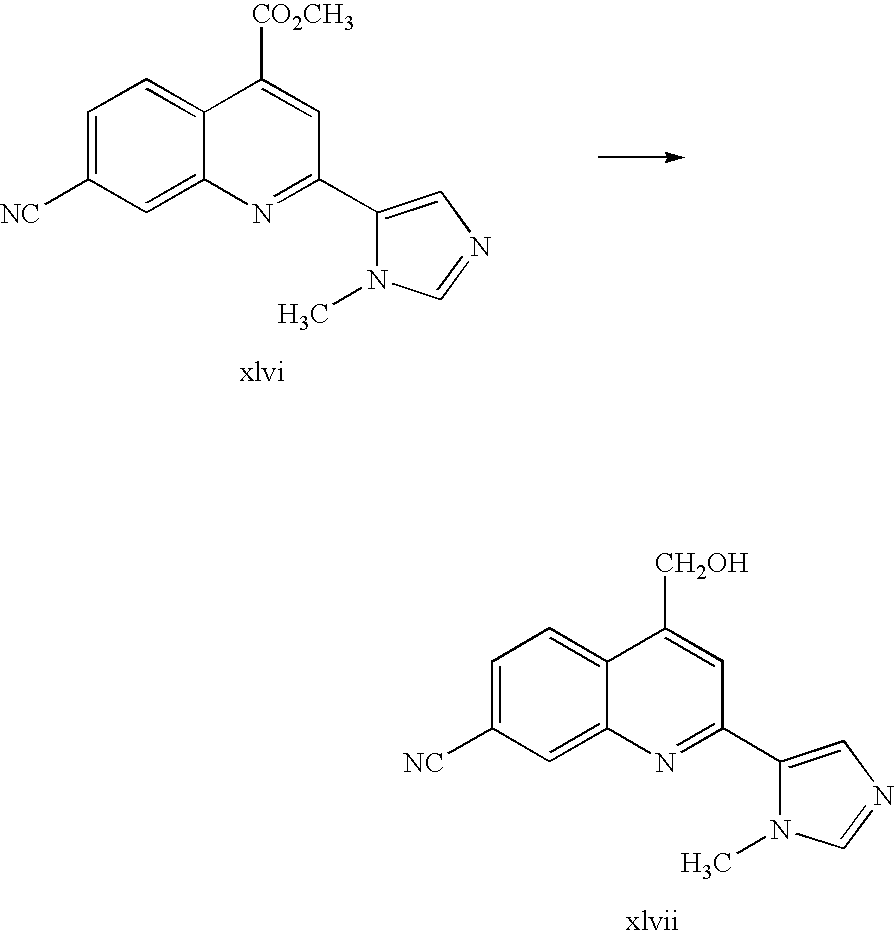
C1=C([NC])C=C2C(=C1)C([CO2CH3])=CC(C1=CN=CN1C)=N2.C1=C([NC])C=C2C(=C1)C([CH2OH])=CC(C1=CN=CN1C)=N2
